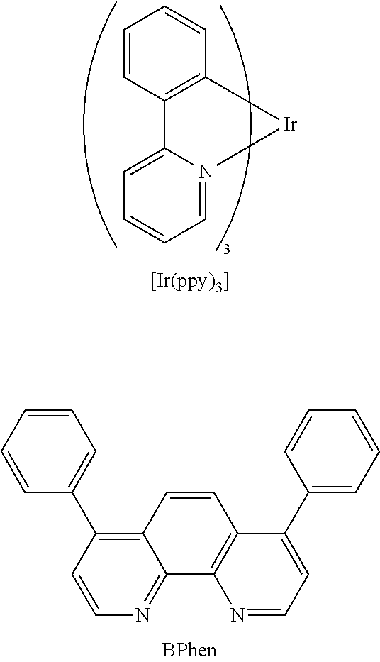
C12=C(C3=CC=CC=C3)C=CN=C1C1=C(C=C2)C(C2=CC=CC=C2)=CC=N1.C1=CC2=C(C=C1)[Ir]N1=CC=CC=C21
